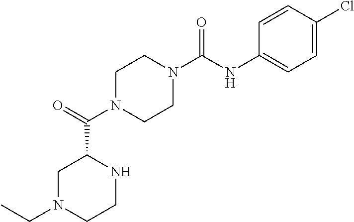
C1N(C(C2CN(CC)CCN2)=O)CCN(C(NC2=CC=C(Cl)C=C2)=O)C1
